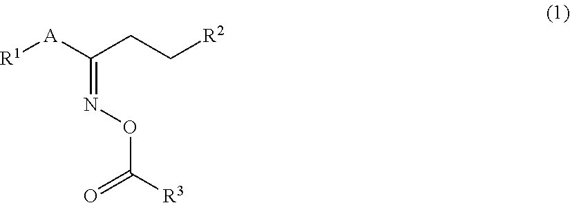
[R1][A]C(CC[R2])=NOC([R3])=O
